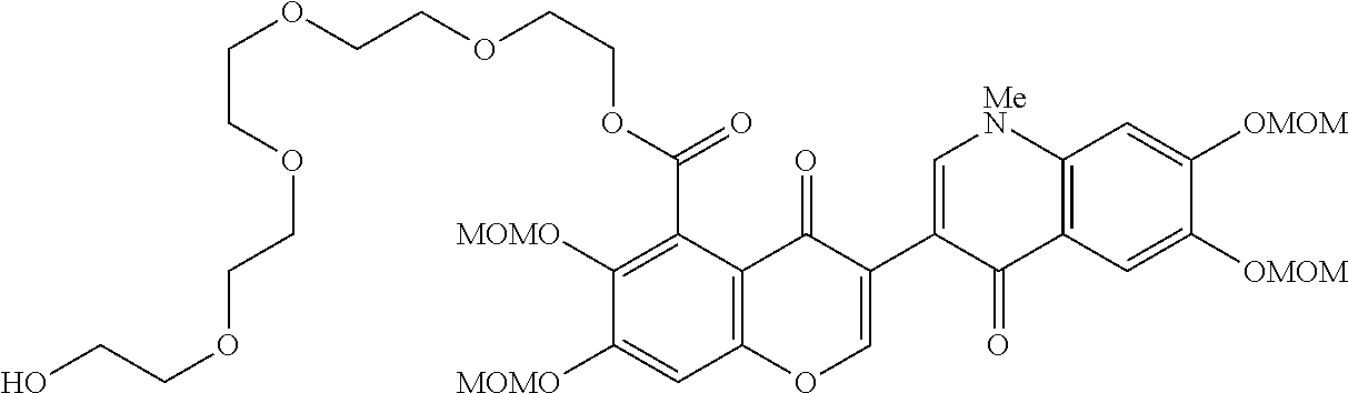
C1([MOMO])=C(C(OCCOCCOCCOCCOCCO)=O)C2=C(C=C1[MOMO])OC=C(C1=C[MeN]C3=C(C1=O)C=C([OMOM])C([OMOM])=C3)C2=O
